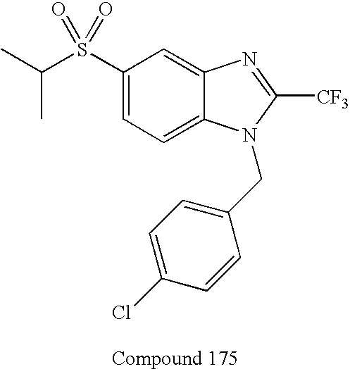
C1(S(C(C)C)(=O)=O)=CC=C2C(=C1)N=C([CF3])N2CC1=CC=C(Cl)C=C1
